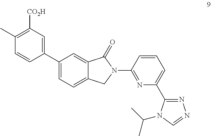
C1(C2=CC=C3C(=C2)C(=O)N(C2=NC(C4=NN=CN4C(C)C)=CC=C2)C3)=CC([CO2H])=C(C)C=C1
